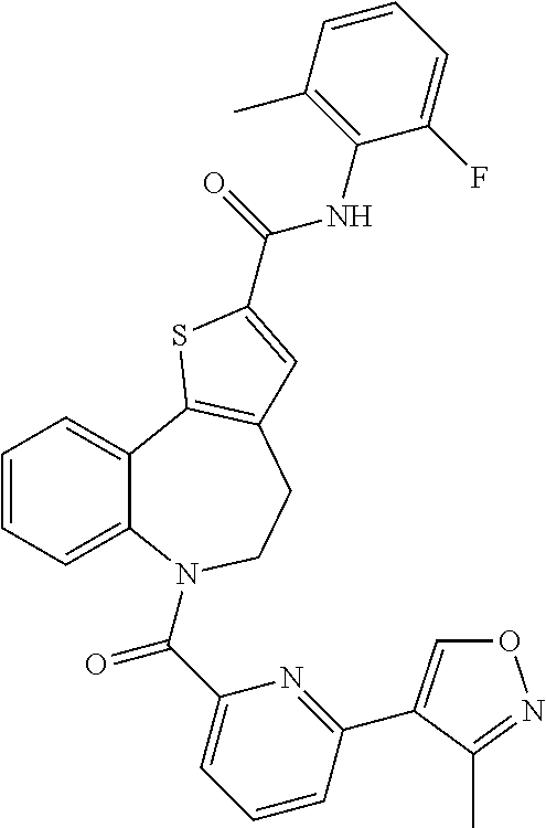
C1=CC=C2C(=C1)C1=C(CCN2C(C2=CC=CC(C3=CON=C3C)=N2)=O)C=C(C(=O)NC2=C(C)C=CC=C2F)S1
